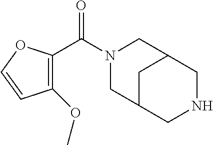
N1(C(C2=C(OC)C=CO2)=O)CC2CNCC(C1)C2
